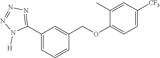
C1(C2=NN=NN2[H])=CC=CC(COC2=CC=C([CF3])C=C2C)=C1
